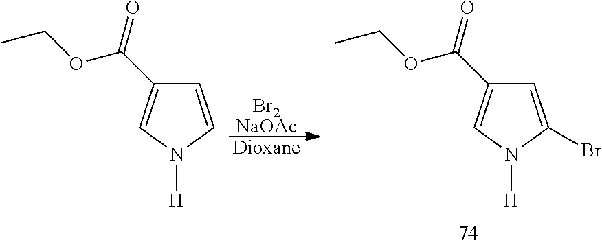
[Br2NaOAc].[Dioxane].C1=C(Br)N([H])C=C1C(=O)OCC.C1=CN([H])C=C1C(=O)OCC
